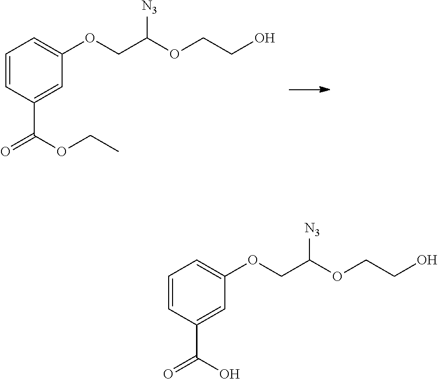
C1=CC(C(OCC)=O)=CC(OCC([N3])OCCO)=C1.C1=CC(C(O)=O)=CC(OCC([N3])OCCO)=C1
